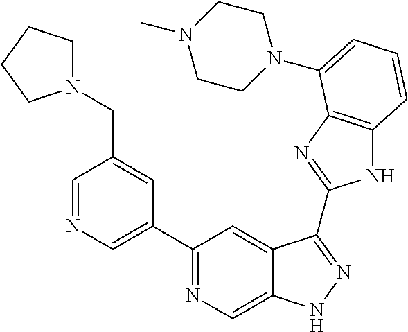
C1=NC=C(C2=NC=C3C(=C2)C(C2=NC4=C(N2)C=CC=C4N2CCN(C)CC2)=NN3)C=C1CN1CCCC1
